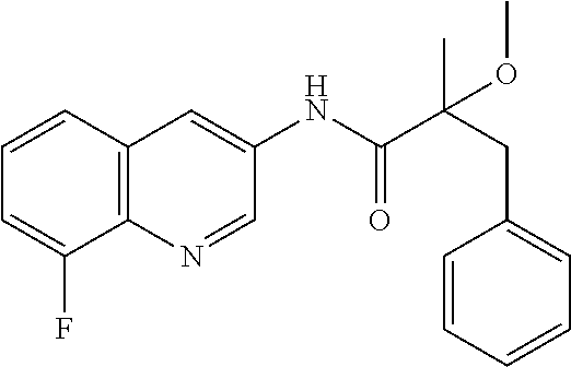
C12=C(C=CC=C1F)C=C(NC(=O)C(CC1=CC=CC=C1)(C)OC)C=N2
